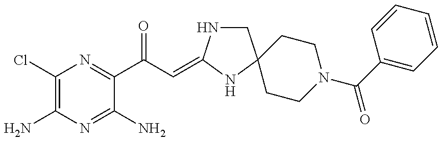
C1(Cl)=C(N)N=C(N)C(C(C=C2NCC3(N2)CCN(C(C2=CC=CC=C2)=O)CC3)=O)=N1
